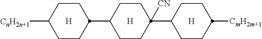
C1(C2([CN])CCC(C3CCC([CnH2n+1])CC3)CC2)CCC([CmH2m+1])CC1.[H].[H].[H]
